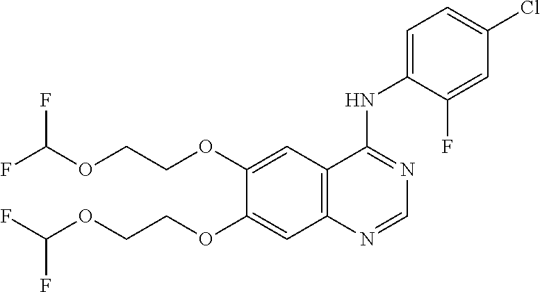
C1(OCCOC(F)F)=CC2=C(C=C1OCCOC(F)F)N=CN=C2NC1=CC=C(Cl)C=C1F
